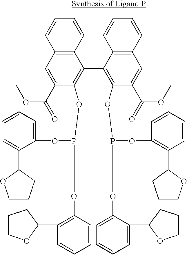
C1=CC=CC2=C1C(C1=C(OP(OC3=CC=CC=C3C3OCCC3)OC3=C(C4OCCC4)C=CC=C3)C(C(OC)=O)=CC3=C1C=CC=C3)=C(OP(OC1=C(C3OCCC3)C=CC=C1)OC1=CC=CC=C1C1CCCO1)C(C(OC)=O)=C2
